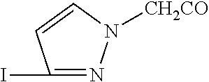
N1=C(I)C=CN1[CH2CO]
